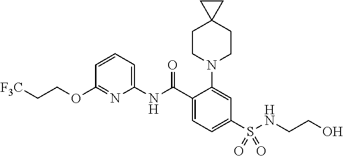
C1(OCC[F3C])=NC(NC(C2=CC=C(S(NCCO)(=O)=O)C=C2N2CCC3(CC2)CC3)=O)=CC=C1
